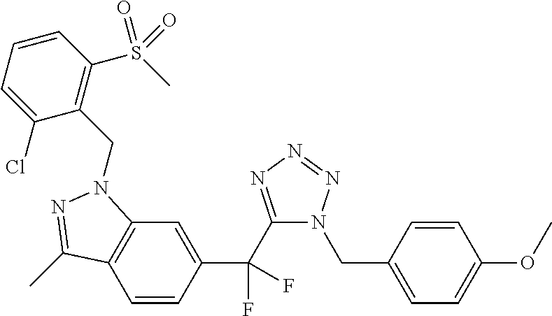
C1=CC(C(C2=NN=NN2CC2=CC=C(OC)C=C2)(F)F)=CC2=C1C(C)=NN2CC1=C(S(C)(=O)=O)C=CC=C1Cl
